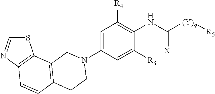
C1(N2CCC3=C(C4=C(N=CS4)C=C3)C2)=CC([R4])=C(NC([(Y)q][R5])=[X])C([R3])=C1
